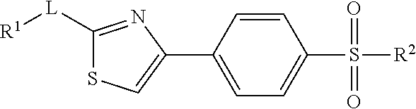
[R1][L]C1=NC(C2=CC=C(S(=O)(=O)[R2])C=C2)=CS1
